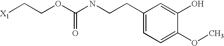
[X1]CCOC(NCCC1=CC=C(OC)C(O)=C1)=O
